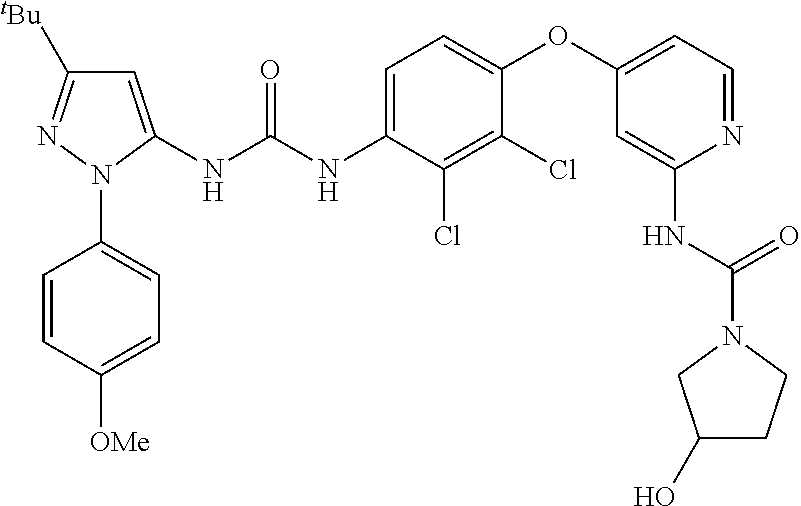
C1=C(NC(NC2=CC=C(OC3=CC=NC(NC(N4CC(O)CC4)=O)=C3)C(Cl)=C2Cl)=O)N(C2=CC=C([OMe])C=C2)N=C1[tBu]
